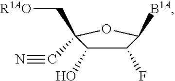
C1(F)C([B1A])OC(C#N)(C[R1AO])C1O
